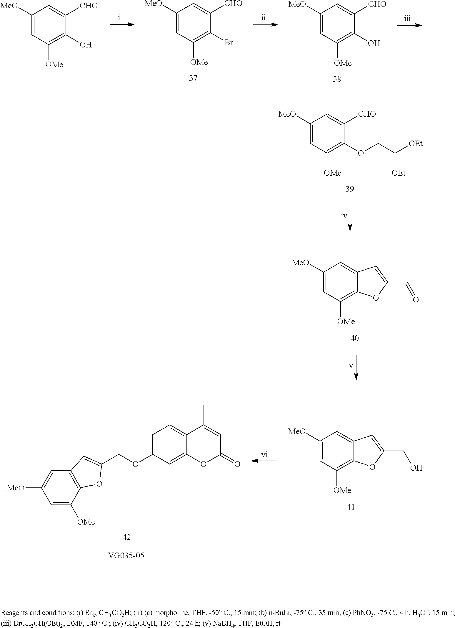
C1([MeO])=CC([OMe])=C(OCC([OEt])[OEt])C([CHO])=C1.C1([MeO])=CC([OMe])=C2C(=C1)C=C(C=O)O2.C1([MeO])=CC([OMe])=C(O)C([CHO])=C1.C1([MeO])=CC([OMe])=C(Br)C([CHO])=C1.C1([MeO])=CC([OMe])=C(O)C([CHO])=C1.C12=C(C=C([MeO])C=C1[OMe])C=C(COC1=CC=C3C(=C1)OC(=O)C=C3C)O2.C1([MeO])=CC([OMe])=C2C(=C1)C=C(CO)O2
